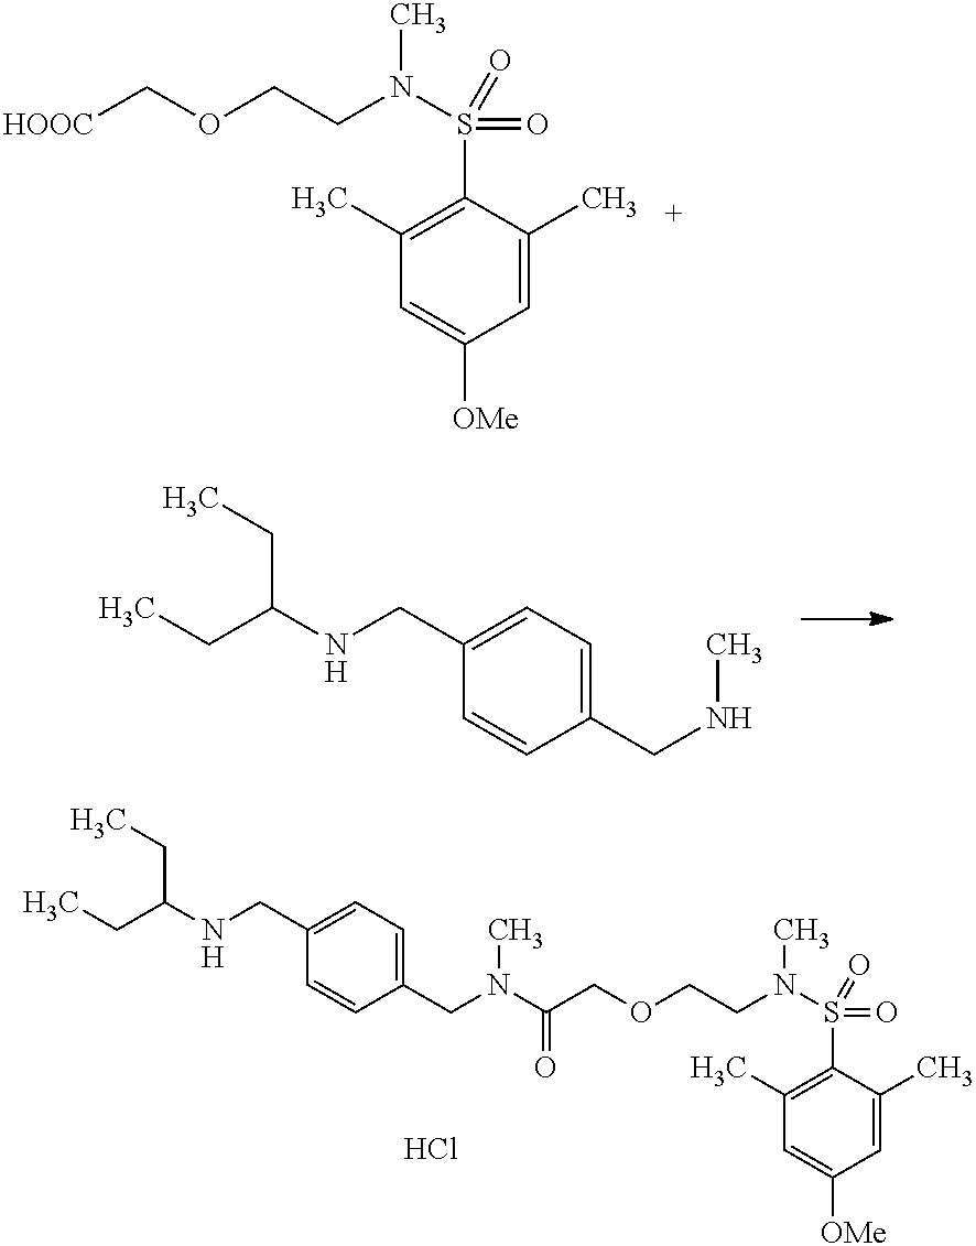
C1(C)=C(S(N(C)CCOCC(N(CC2=CC=C(CNC(CC)CC)C=C2)C)=O)(=O)=O)C(C)=CC([OMe])=C1.Cl.C1(C)=C(S(N(C)CCOC[HOOC])(=O)=O)C(C)=CC([OMe])=C1.CCC(CC)NCC1=CC=C(CNC)C=C1
